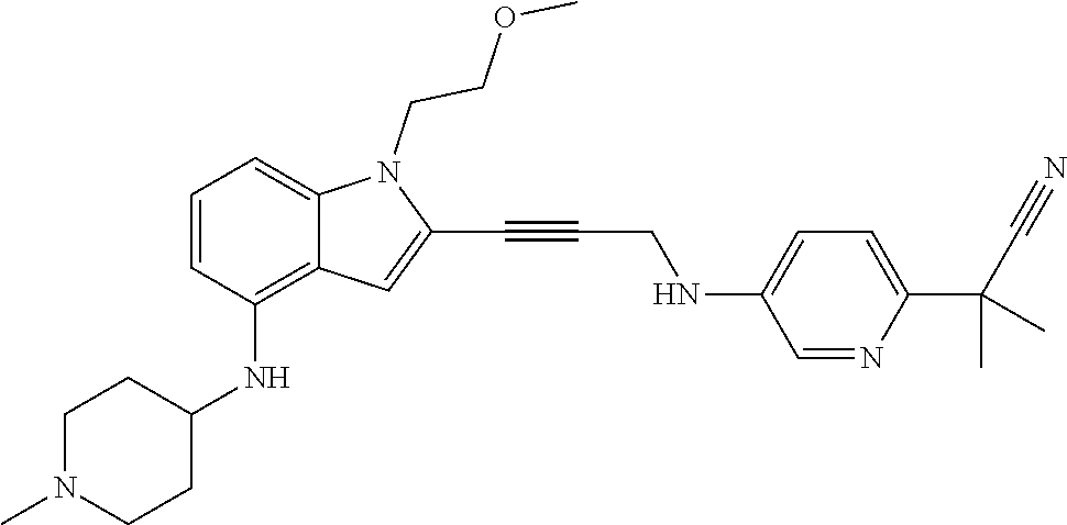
C1=NC(C(C#N)(C)C)=CC=C1NCC#CC1=CC2=C(NC3CCN(C)CC3)C=CC=C2N1CCOC
